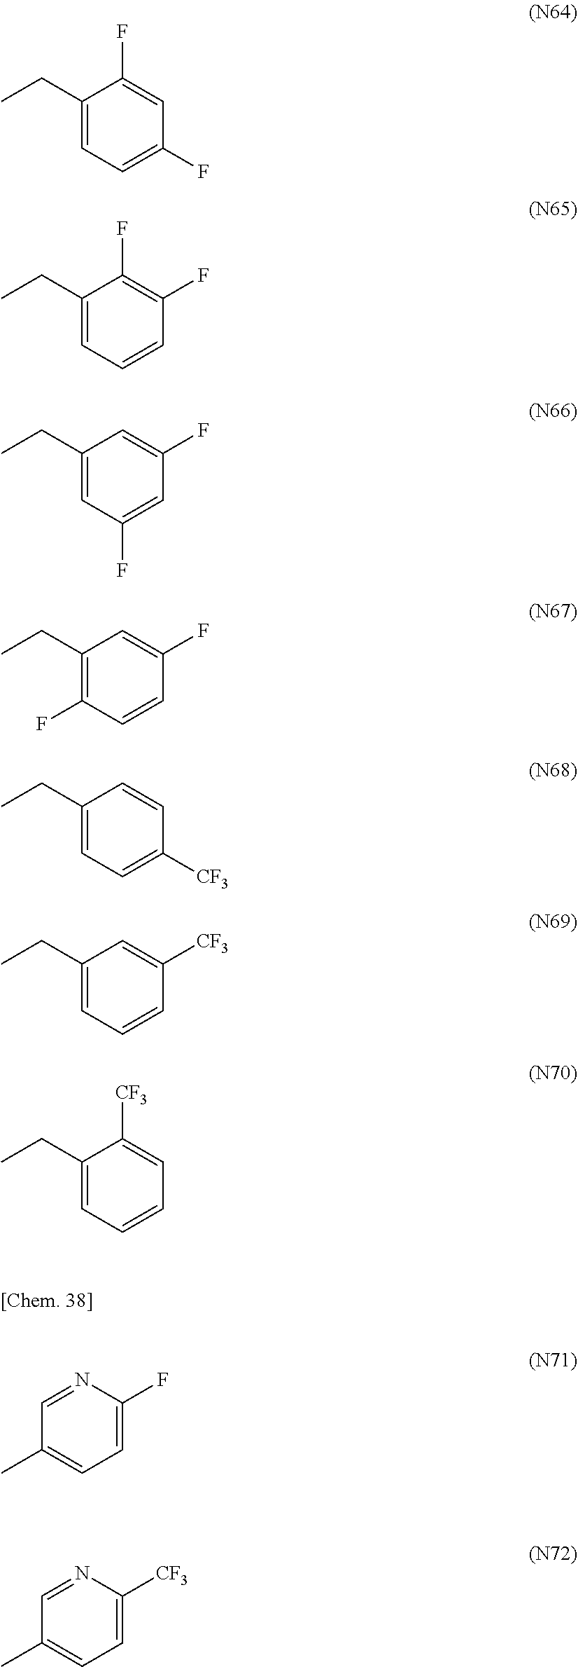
CCC1=CC=C(F)C=C1F.CCC1=CC=CC(F)=C1F.CCC1=CC(F)=CC(F)=C1.CCC1=C(F)C=CC(F)=C1.CCC1=CC=C([CF3])C=C1.CCC1=CC=CC([CF3])=C1.CCC1=CC=CC=C1[CF3].C1=NC(F)=CC=C1C.C1=NC([CF3])=CC=C1C
